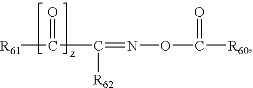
[R61]C(C(=NOC([R60])=O)[R62])=O
